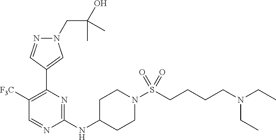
N1(CC(O)(C)C)N=CC(C2=C([F3C])C=NC(NC3CCN(S(=O)(=O)CCCCN(CC)CC)CC3)=N2)=C1
